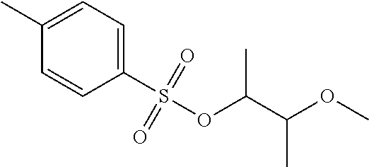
C1=C(C)C=CC(S(OC(C(C)OC)C)(=O)=O)=C1
